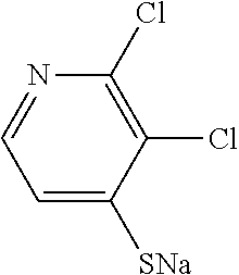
C1=C([SNa])C(Cl)=C(Cl)N=C1
